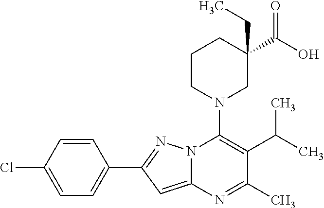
C1=C(Cl)C=CC(C2=NN3C(=C2)N=C(C)C(C(C)C)=C3N2CC(C(O)=O)(CC)CCC2)=C1
